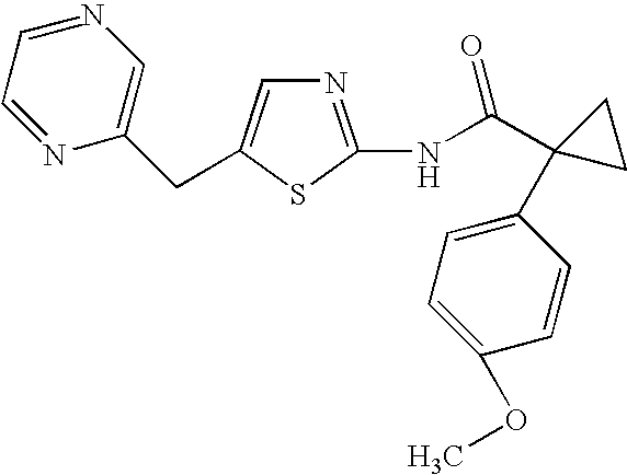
N1=C(NC(C2(C3=CC=C(OC)C=C3)CC2)=O)SC(CC2=CN=CC=N2)=C1
